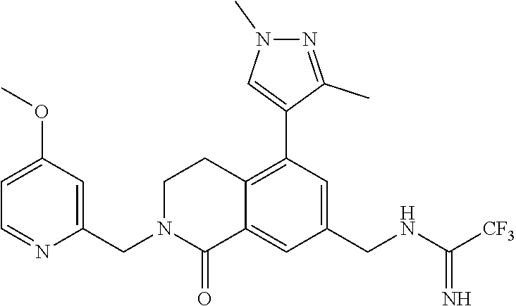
C1N(CC2=CC(OC)=CC=N2)C(=O)C2=CC(CNC([CF3])=N)=CC(C3=CN(C)N=C3C)=C2C1
